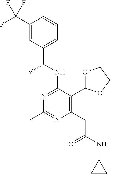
N1=C(NC(C)C2=CC=CC(C(F)(F)F)=C2)C(C2OCCO2)=C(CC(=O)NC2(C)CC2)N=C1C
